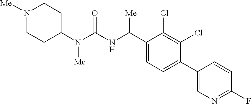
C1(N(C(NC(C2=CC=C(C3=CN=C(F)C=C3)C(Cl)=C2Cl)[Me])=O)[Me])CCN([Me])CC1
